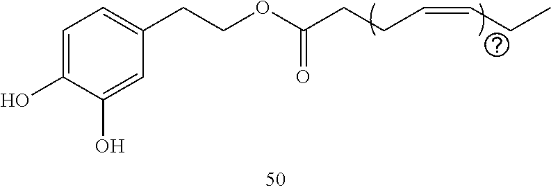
C1=C(O)C(O)=CC(CCOC(=O)CCC=CCC)=C1
